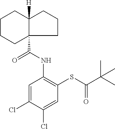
C1=C(Cl)C(Cl)=CC(SC(C(C)(C)C)=O)=C1NC(C12C([H])(CCCC1)CCC2)=O
